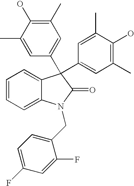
C1=CC=C2C(=C1)C(C1=CC(C)=C(O)C(C)=C1)(C1=CC(C)=C(O)C(C)=C1)C(=O)N2CC1=CC=C(F)C=C1F
